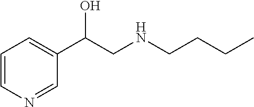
C1=CN=CC(C(CNCCCC)O)=C1
